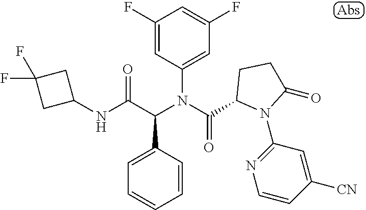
N(C(C(N(C(=O)C1N(C2=NC=CC([CN])=C2)C(=O)CC1)C1=CC(F)=CC(F)=C1)C1=CC=CC=C1)=O)C1CC(F)(F)C1
